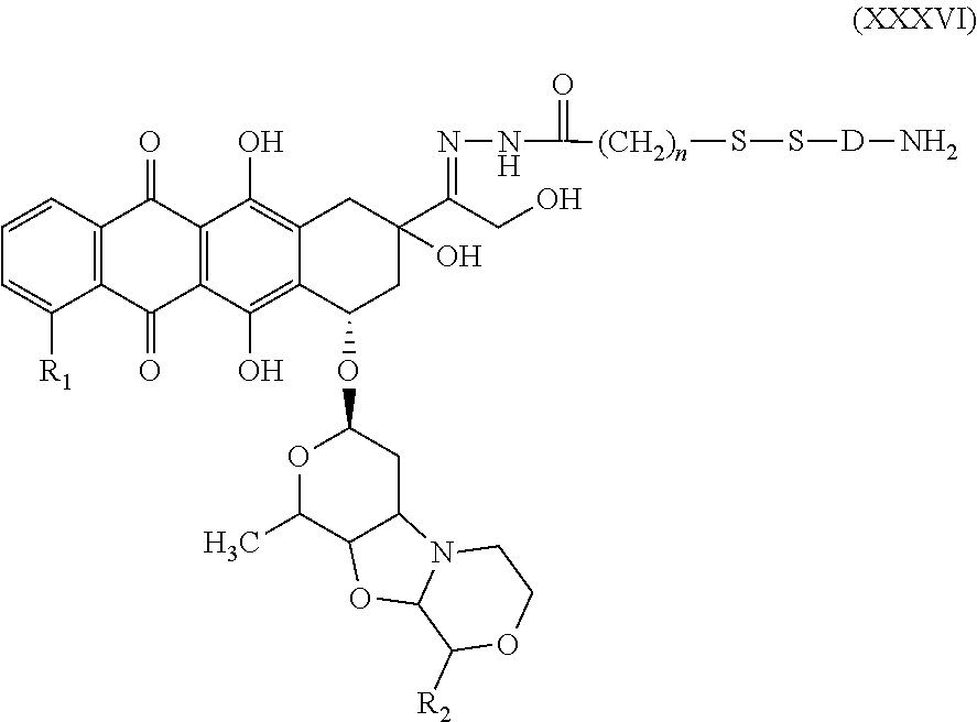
S(S[(CH2)n]C(NN=C(C1(O)CC2=C(O)C3=C(C(O)=C2C(OC2OC(C)C4C(C2)N2C(O4)C([R2])OCC2)C1)C(=O)C1=C(C3=O)C=CC=C1[R1])CO)=O)[D]N
